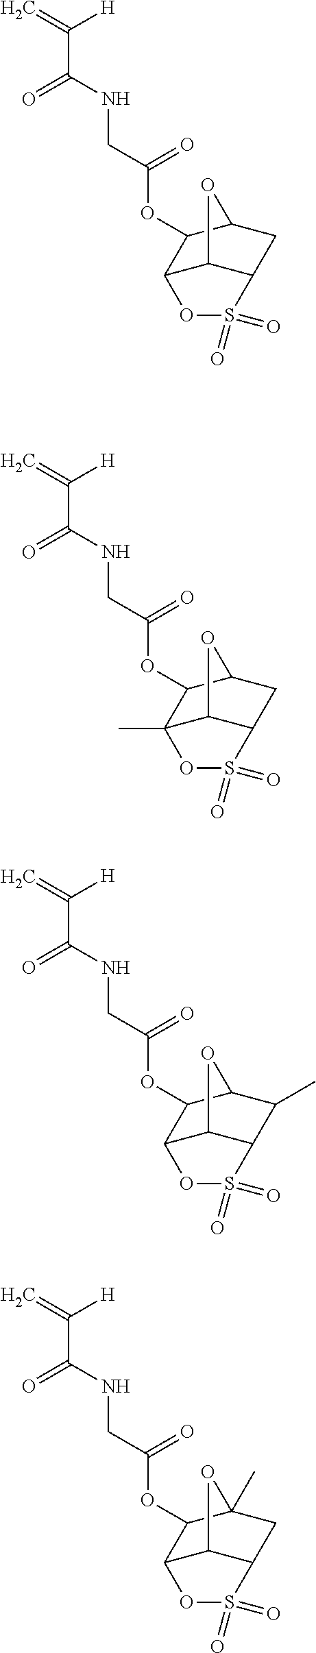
C=C([H])C(=O)NCC(=O)OC1C2C3C(CC1O3)S(=O)(=O)O2.C=C([H])C(=O)NCC(=O)OC1C2(C)C3C(CC1O3)S(=O)(=O)O2.C=C([H])C(=O)NCC(=O)OC1C2C3C(C(C)C1O3)S(=O)(=O)O2.C=C([H])C(=O)NCC(=O)OC1C2C3C(CC1(C)O3)S(=O)(=O)O2
